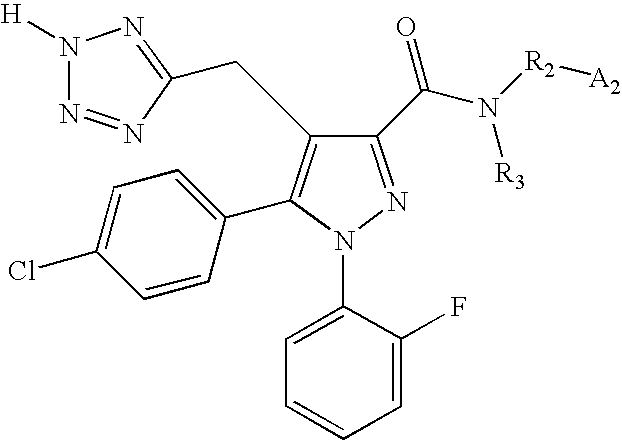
C1(C(N([R2][A2])[R3])=O)=NN(C2=CC=CC=C2F)C(C2=CC=C(Cl)C=C2)=C1CC1=NN([H])N=N1
